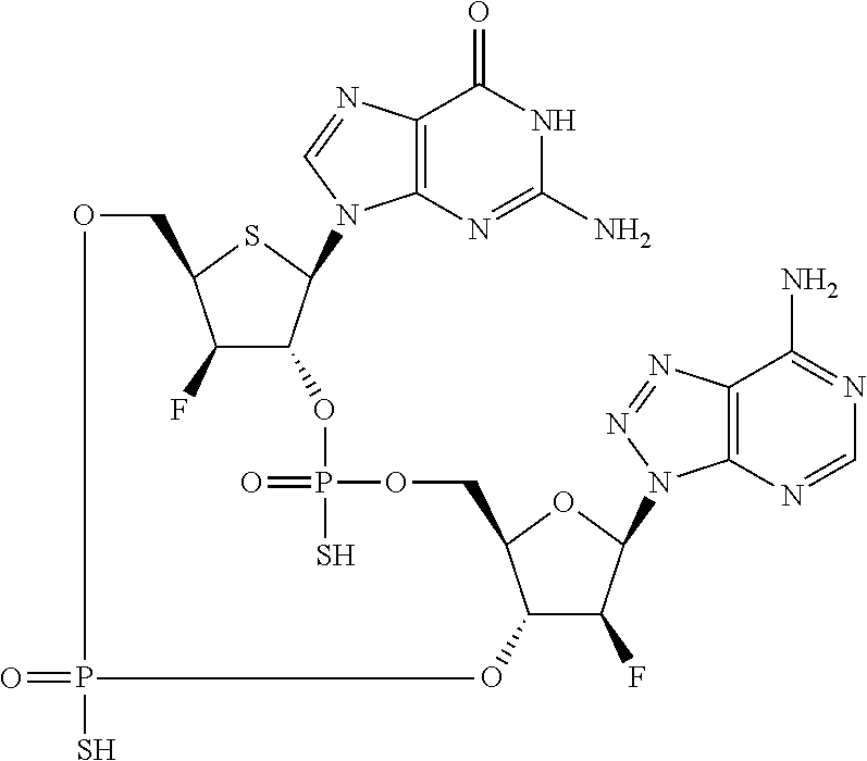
O=PS.C12=C(N=C(N)NC1=O)N(C1C(OP(=O)(S)OCC3C(O)C(F)C(N4C5=C(C(N)=NC=N5)N=N4)O3)C(F)C(CO)S1)C=N2
